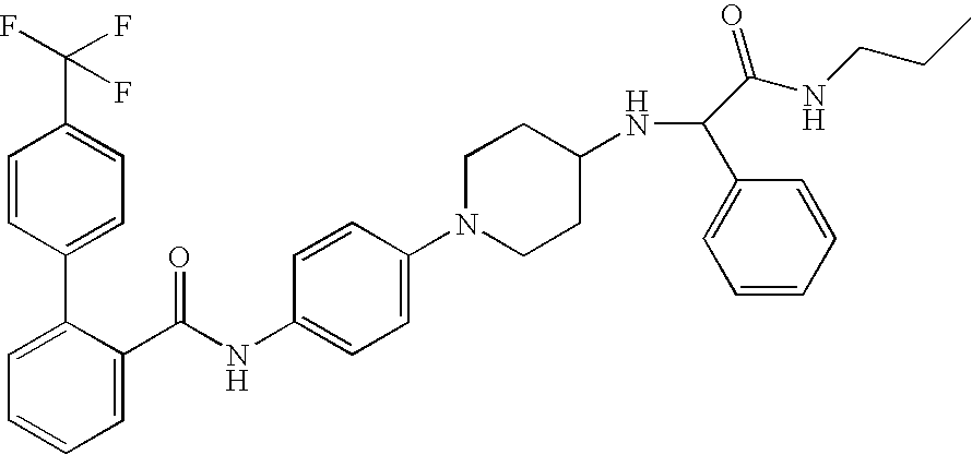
C1=C(C(NC2=CC=C(N3CCC(NC(C4=CC=CC=C4)C(NCCC)=O)CC3)C=C2)=O)C(C2=CC=C(C(F)(F)F)C=C2)=CC=C1
